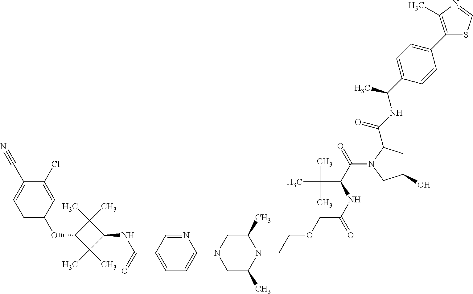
C1=C(OC2C(C)(C)C(NC(C3=CC=C(N4CC(C)N(CCOCC(NC(C(=O)N5CC(O)CC5C(NC(C5=CC=C(C6=C(C)N=CS6)C=C5)C)=O)C(C)(C)C)=O)C(C)C4)N=C3)=O)C2(C)C)C=C(Cl)C(C#N)=C1
